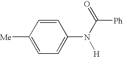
C1([Me])=CC=C(N([H])C([Ph])=O)C=C1
